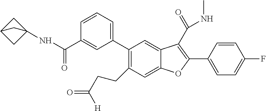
C1(CCC([H])=O)=C(C2=CC=CC(C(NC34CC(C3)C4)=O)=C2)C=C2C(=C1)OC(C1=CC=C(F)C=C1)=C2C(=O)NC
